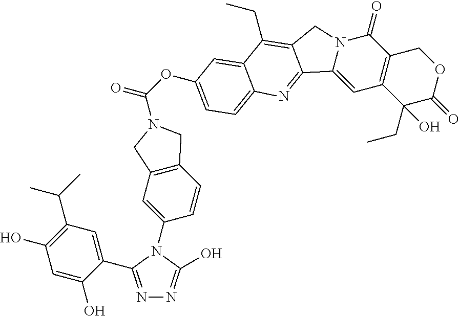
O(C(=O)N1CC2=C(C1)C=CC(N1C(O)=NN=C1C1=CC(C(C)C)=C(O)C=C1O)=C2)C1=CC=C2C(=C1)C(CC)=C1CN3C(=O)C4=C(C(O)(CC)C(=O)OC4)C=C3C1=N2
